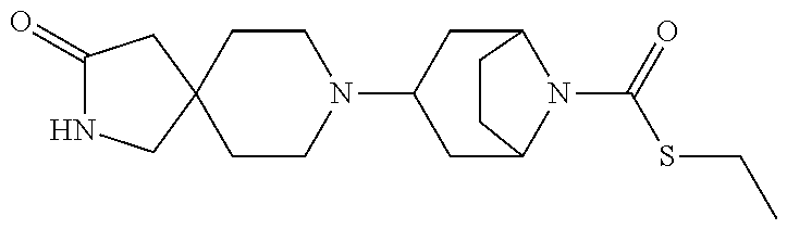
C1(=O)NCC2(C1)CCN(C1CC3N(C(=O)SCC)C(C1)CC3)CC2
